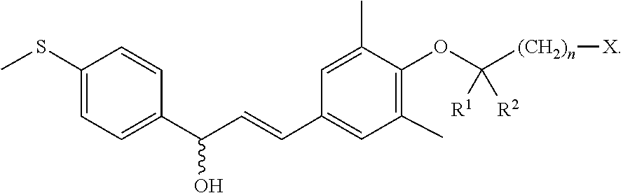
CSC1=CC=C(C(C=CC2=CC(C)=C(OC([R1])([(CH2)n][X])[R2])C(C)=C2)O)C=C1
